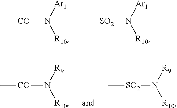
C[CO]N([R10])[Ar1].C[SO2]N([R10])[Ar1].C[CO]N([R10])[R9].C[SO2]N([R10])[R9]
